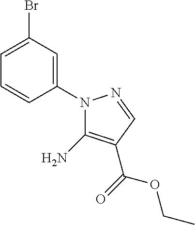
C1=C(Br)C=C(N2C(N)=C(C(OCC)=O)C=N2)C=C1
